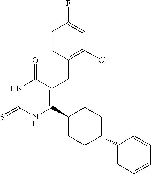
C1=CC(CC2=C(C3CCC(C4=CC=CC=C4)CC3)NC(=S)NC2=O)=C(Cl)C=C1F
